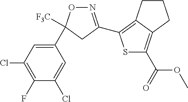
S1C(C(OC)=O)=C2C(=C1C1=NOC([F3C])(C3=CC(Cl)=C(F)C(Cl)=C3)C1)CCC2
